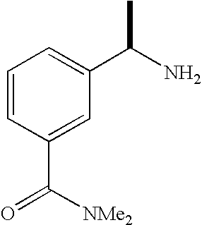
C1=CC(C([NMe2])=O)=CC(C(N)C)=C1
